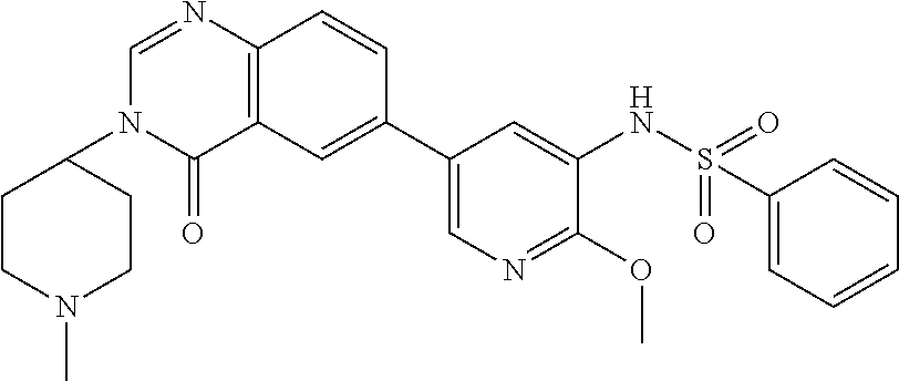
C1(C2=CC3=C(C=C2)N=CN(C2CCN(C)CC2)C3=O)=CN=C(OC)C(NS(=O)(=O)C2=CC=CC=C2)=C1
